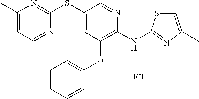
Cl.C1(SC2=CC(OC3=CC=CC=C3)=C(NC3=NC(C)=CS3)N=C2)=NC(C)=CC(C)=N1
